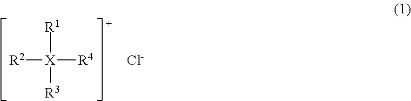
[R2][X]([R4])([R1])[R3].[Cl-]
